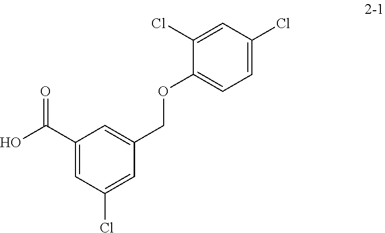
C1(C(O)=O)=CC(Cl)=CC(COC2=CC=C(Cl)C=C2Cl)=C1
